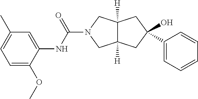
C12([H])C([H])(CN(C(NC3=CC(C)=CC=C3OC)=O)C1)CC(C1=CC=CC=C1)(O)C2
